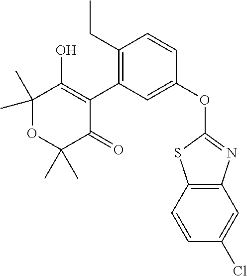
C1(CC)=C(C2=C(O)C(C)(C)OC(C)(C)C2=O)C=C(OC2=NC3=C(S2)C=CC(Cl)=C3)C=C1
